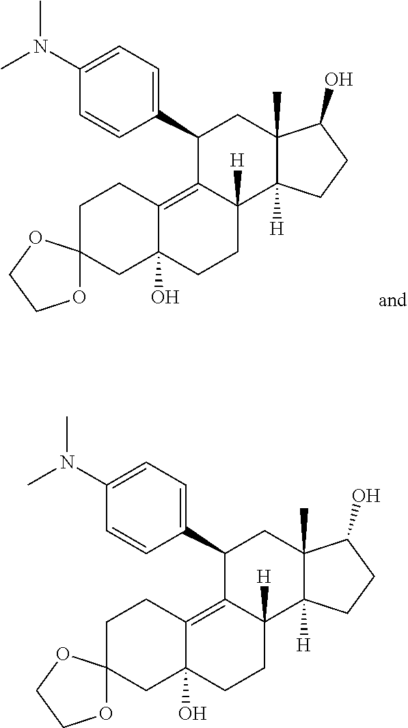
C1(C2=CC=C(N(C)C)C=C2)C2=C3C(O)(CCC2([H])C2([H])C(C)(C1)C(O)CC2)CC1(CC3)OCCO1.C1(C2=CC=C(N(C)C)C=C2)C2=C3C(O)(CCC2([H])C2([H])C(C)(C1)C(O)CC2)CC1(CC3)OCCO1
